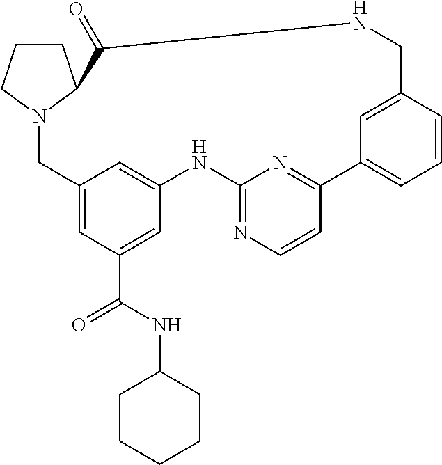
C1CCN2C1C(=O)NCC1=CC(=CC=C1)C1=NC(=NC=C1)NC1=CC(=CC(C(NC3CCCCC3)=O)=C1)C2
